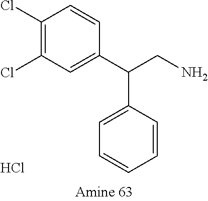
Cl.C1(C(CN)C2=CC=CC=C2)=CC(Cl)=C(Cl)C=C1
